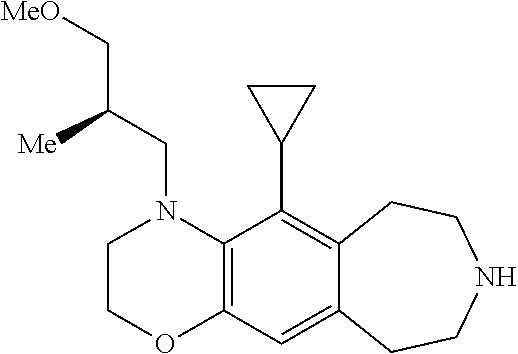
[Me]C(C[MeO])CN1C2=C(OCC1)C=C1C(=C2C2CC2)CCNCC1
